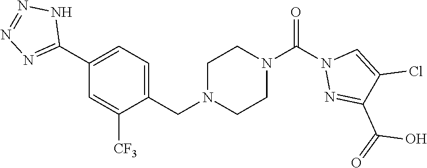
C1(C2=NN=NN2)=CC=C(CN2CCN(C(N3N=C(C(=O)O)C(Cl)=C3)=O)CC2)C([CF3])=C1
